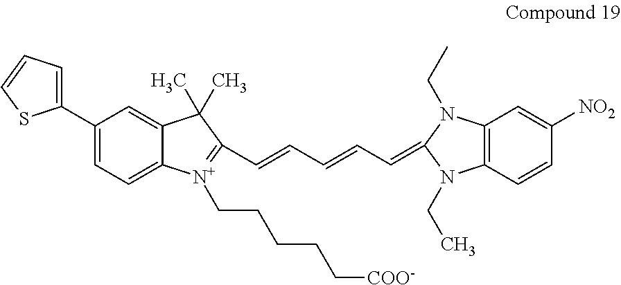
C1(C2=CC=CS2)=CC=C2C(=C1)C(C)(C)C(C=CC=CC=C1N(CC)C3=C(N1CC)C=CC([NO2])=C3)=[N+]2CCCCC[COO-]
